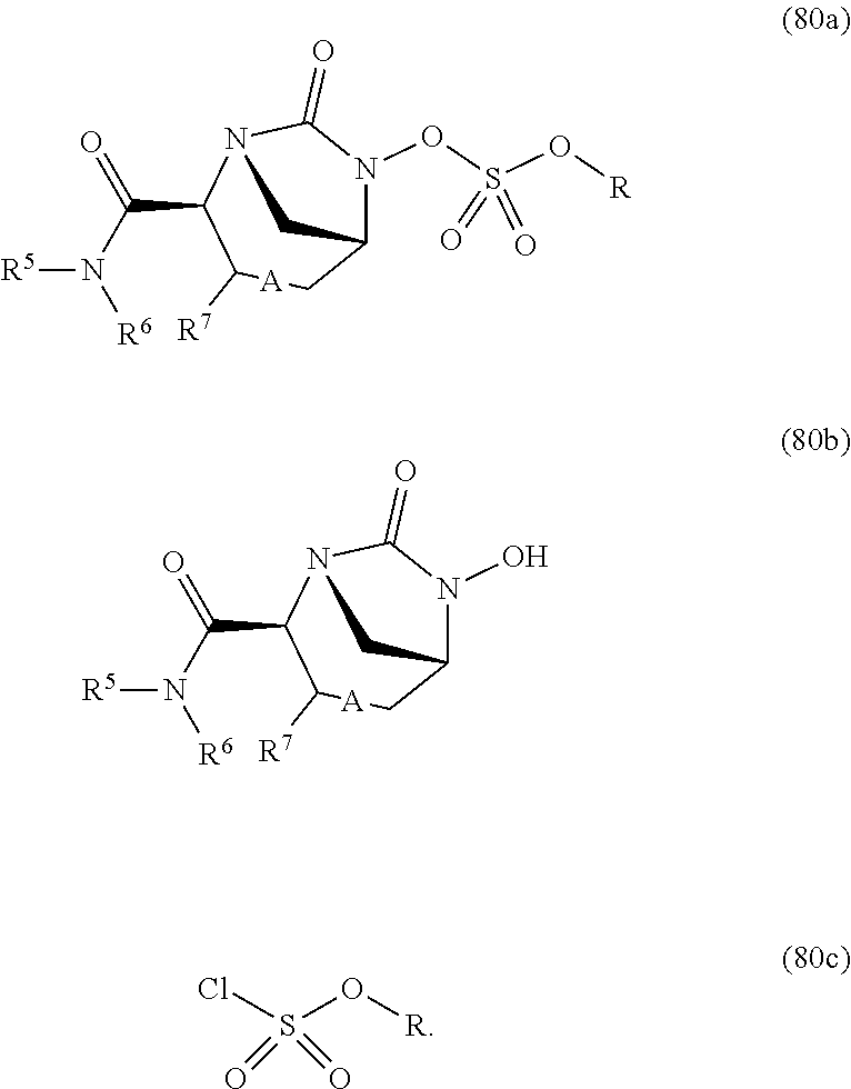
[R5]N(C(=O)C1N2C(=O)N(OS(O[R])(=O)=O)C(C[A]C1[R7])C2)[R6].[R5]N(C(=O)C1N2C(=O)N(O)C(C[A]C1[R7])C2)[R6].ClS(O[R])(=O)=O
